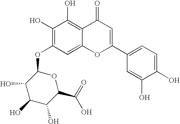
C1(O)=C(OC2C(O)C(O)C(O)C(C(=O)O)O2)C=C2C(=C1O)C(=O)C=C(C1=CC=C(O)C(O)=C1)O2
